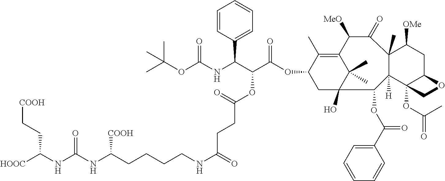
[HOOC]C(NC(NC(CCCCNC(=O)CCC(=O)OC(C(C1=CC=CC=C1)NC(OC(C)(C)C)=O)C(OC1CC2(O)C(C)(C)C(=C1C)C([MeO])C(=O)C1(C)C([H])(C2OC(C2=CC=CC=C2)=O)C2(OC(=O)C)C(CC1[OMe])OC2)=O)[COOH])=O)CC[COOH]
